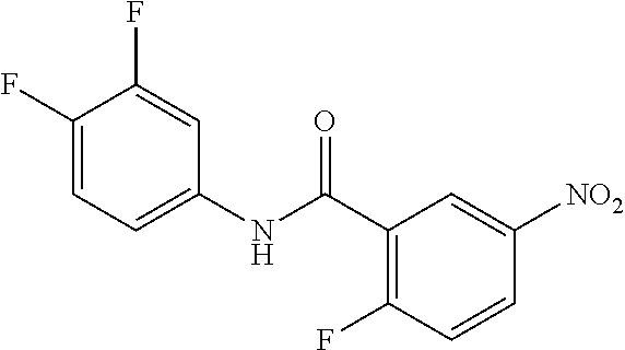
C1(NC(C2=C(F)C=CC([NO2])=C2)=O)=CC=C(F)C(F)=C1
